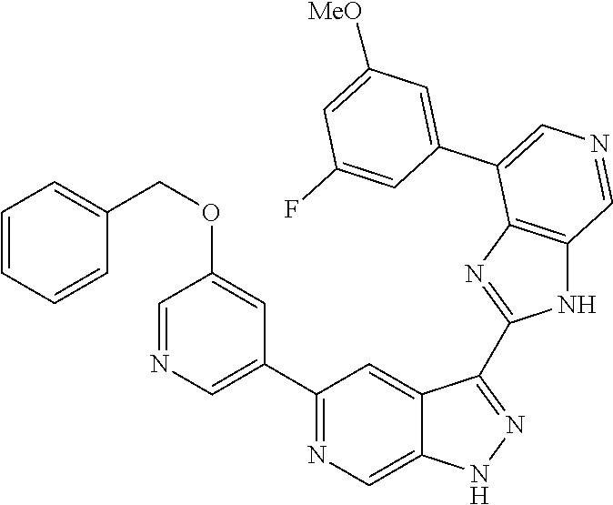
C1(C2=CN=CC(OCC3=CC=CC=C3)=C2)=NC=C2C(=C1)C(C1=NC3=C(N1)C=NC=C3C1=CC([MeO])=CC(F)=C1)=NN2
